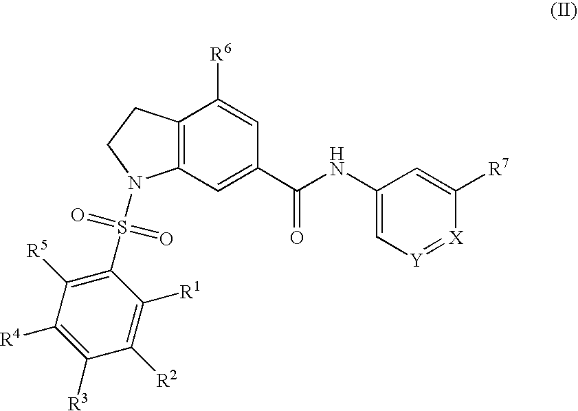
C1([R2])=C([R1])C(S(=O)(=O)N2C3=C(CC2)C([R6])=CC(C(NC2=C[Y]=[X]C([R7])=C2)=O)=C3)=C([R5])C([R4])=C1[R3]
